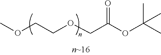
COCCOCC(OC(C)(C)C)=O
